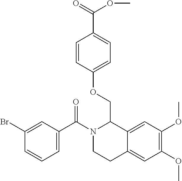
C1(Br)=CC(C(N2CCC3=CC(OC)=C(OC)C=C3C2COC2=CC=C(C(OC)=O)C=C2)=O)=CC=C1
